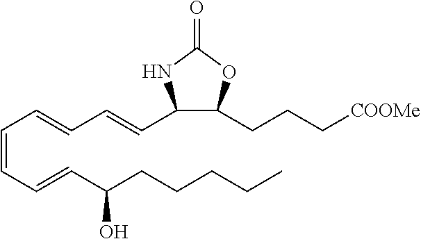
C1(CCC[COOMe])C(C=CC=CC=CC=CC(CCCCC)O)NC(=O)O1
